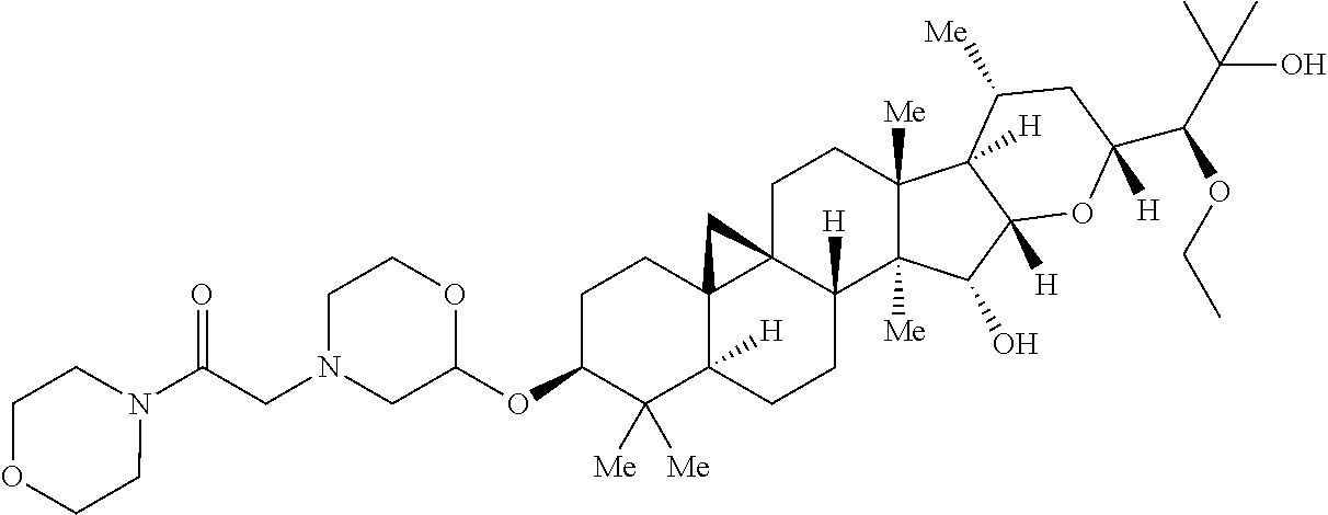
C1C(OC2OCCN(CC(N3CCOCC3)=O)C2)C([Me])([Me])C2([H])C3(C1)C1(CCC4([Me])C([Me])(C(O)C5([H])C4([H])C([Me])CC(C(C(C)(C)O)OCC)([H])O5)C1([H])CC2)C3
